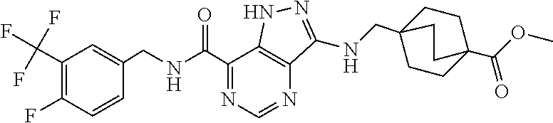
C1(C(F)(F)F)=C(F)C=CC(CNC(C2=NC=NC3=C2NN=C3NCC23CCC(C(OC)=O)(CC2)CC3)=O)=C1
